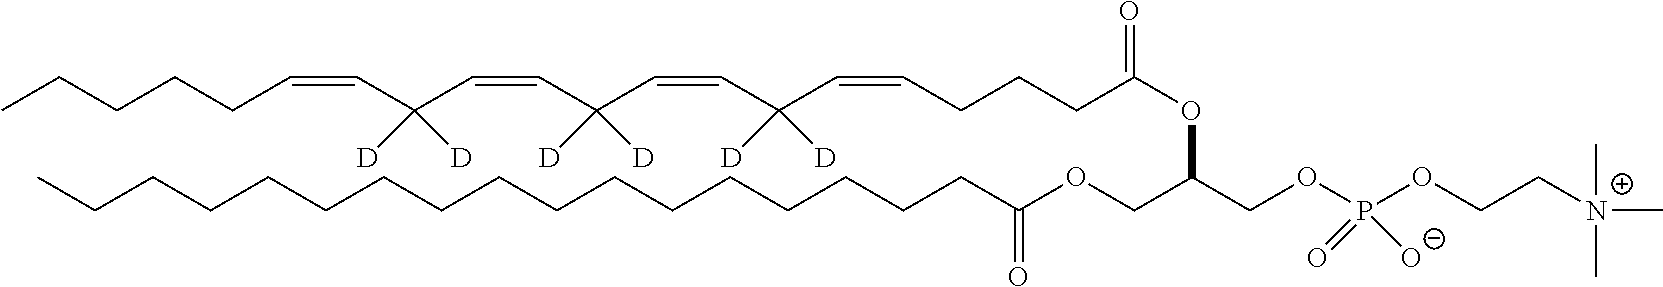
CCCCCCCCCCCCCCCCCC(OCC(COP(OCC[N+](C)(C)C)(=O)[O-])OC(=O)CCCC=CC(C=CC(C=CC(C=CCCCCC)([D])[D])([D])[D])([D])[D])=O
